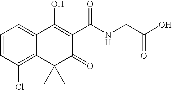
C12=C(Cl)C=CC=C1C(O)=C(C(NCC(O)=O)=O)C(=O)C2(C)C
